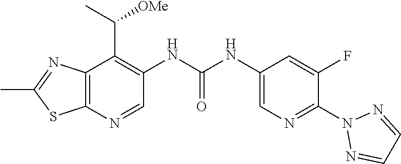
C1=NN(C2=NC=C(NC(NC3=C(C(C)[OMe])C4=C(SC(C)=N4)N=C3)=O)C=C2F)N=C1
